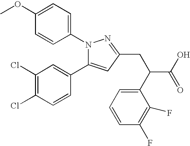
N1(C2=CC=C(OC)C=C2)C(C2=CC(Cl)=C(Cl)C=C2)=CC(CC(C2=CC=CC(F)=C2F)C(=O)O)=N1
